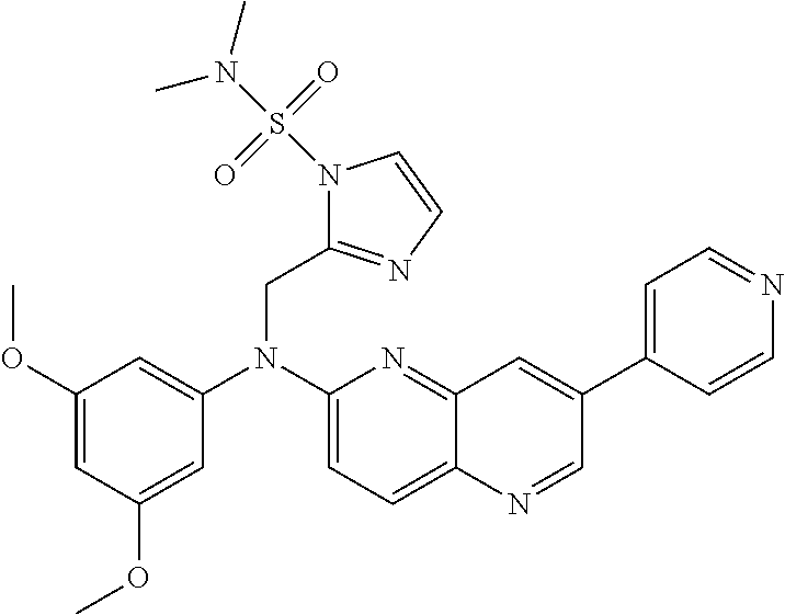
C1=C(OC)C=C(OC)C=C1N(C1=CC=C2C(=N1)C=C(C1=CC=NC=C1)C=N2)CC1=NC=CN1S(N(C)C)(=O)=O
